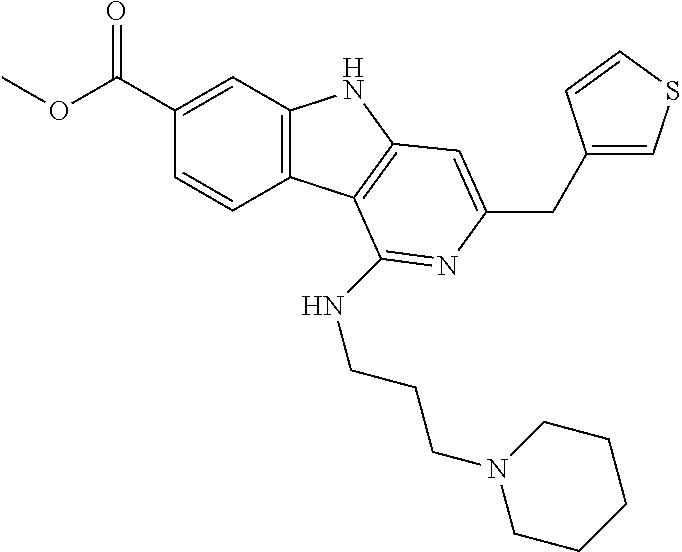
C1(C(=O)OC)=CC2=C(C=C1)C1=C(N2)C=C(CC2=CSC=C2)N=C1NCCCN1CCCCC1
